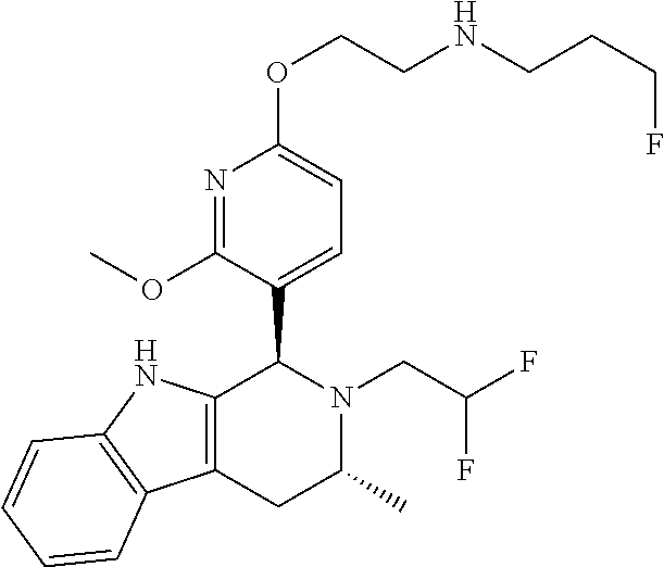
C12=C(NC3=C1C=CC=C3)C(C1=CC=C(OCCNCCCF)N=C1OC)N(CC(F)F)C(C)C2
